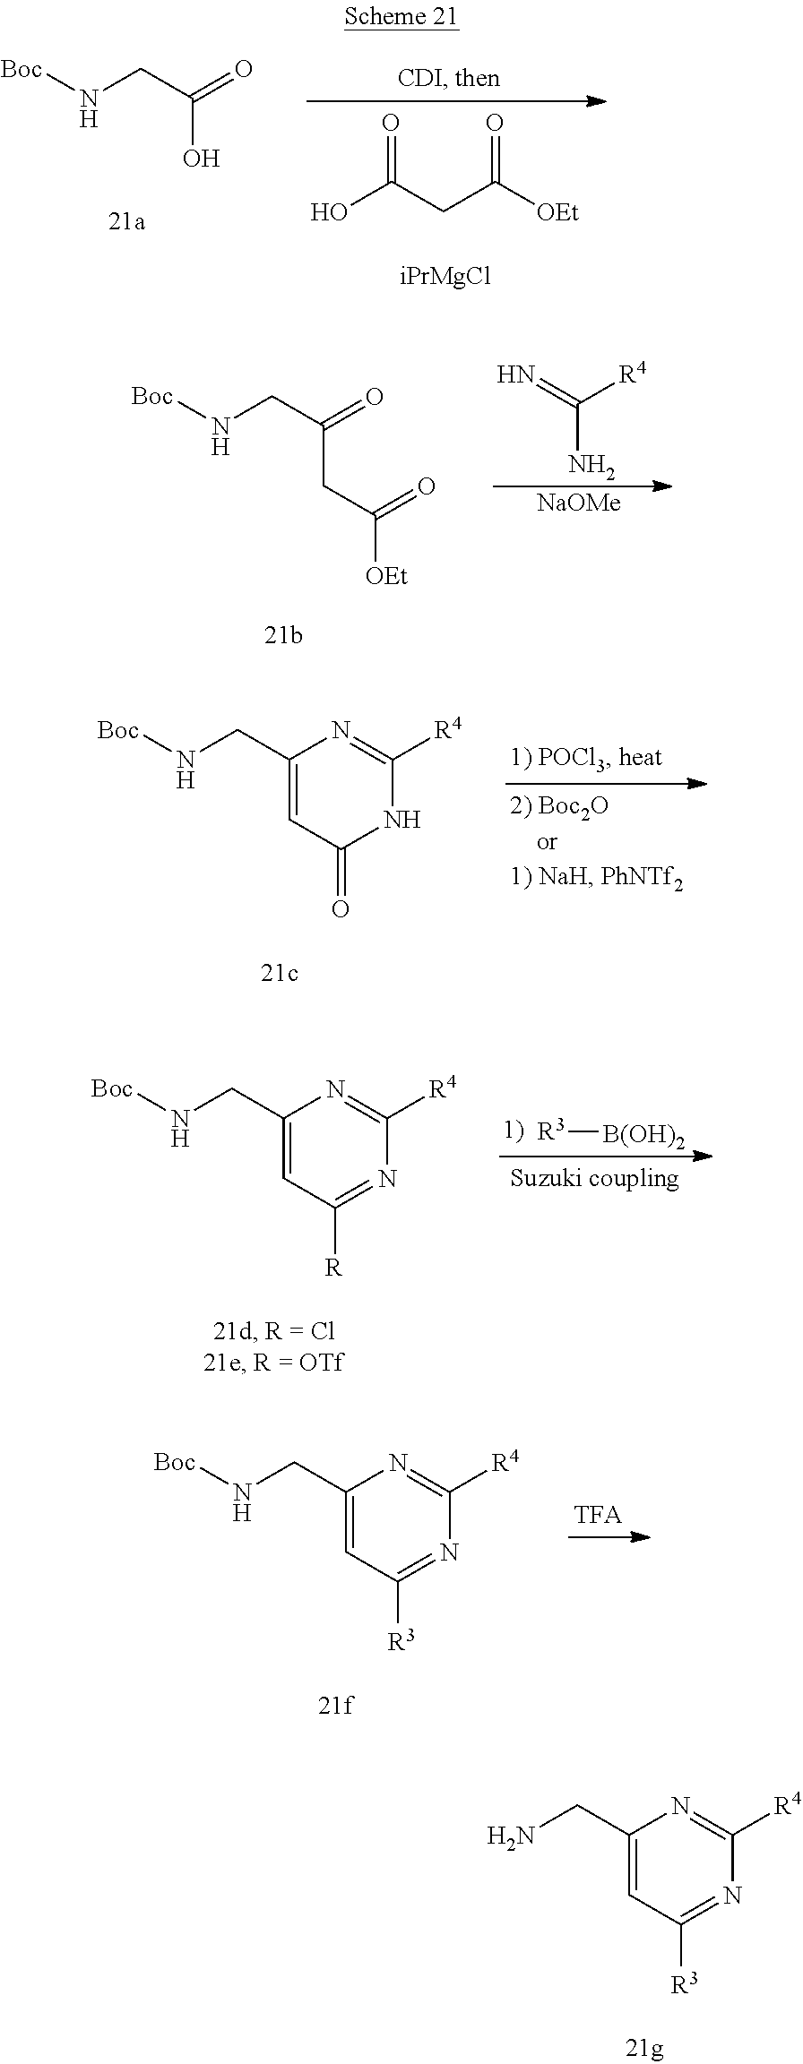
[Boc]NCC(=O)O.O=C(CC([OEt])=O)O.[iPrMgCl].[Boc]NCC(=O)CC([OEt])=O.NC(=N)[R4].[NaOMe].C1(CN[Boc])=CC(=O)NC([R4])=N1.C1(CN[Boc])=CC([R])=NC([R4])=N1.[R3][B(OH)2].C1(CN[Boc])=CC([R3])=NC([R4])=N1.C1(CN)=CC([R3])=NC([R4])=N1
